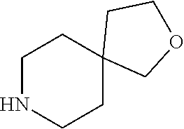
C1CC2(CCN1)COCC2
